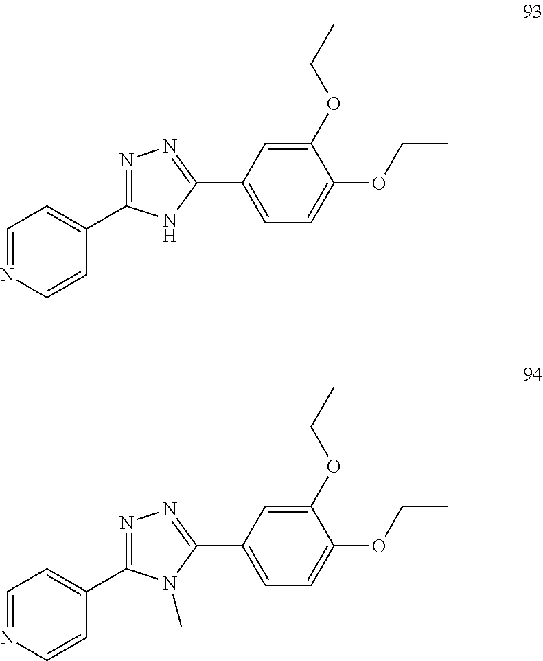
C1=NC=CC(C2=NN=C(C3=CC=C(OCC)C(OCC)=C3)N2)=C1.C1=NC=CC(C2=NN=C(C3=CC=C(OCC)C(OCC)=C3)N2C)=C1
